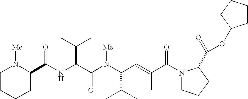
N(C(C(N(C(C(C)C)C=C(C)C(N1CCCC1C(=O)OC1CCCC1)=O)[Me])=O)C(C)C)C(=O)C1N([Me])CCCC1
